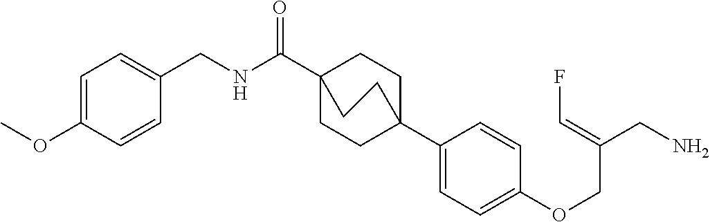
C1(C23CCC(C(NCC4=CC=C(OC)C=C4)=O)(CC2)CC3)=CC=C(OCC(CN)=CF)C=C1
